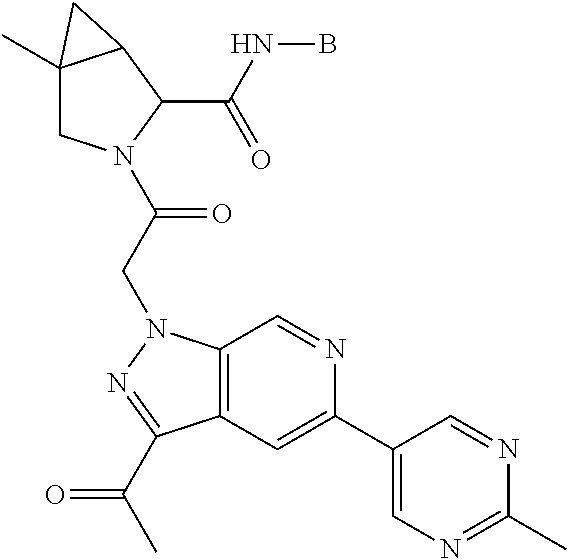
C12(C)CN(C(CN3C4=C(C=C(C5=CN=C(C)N=C5)N=C4)C(C(C)=O)=N3)=O)C(C(NB)=O)C1C2
